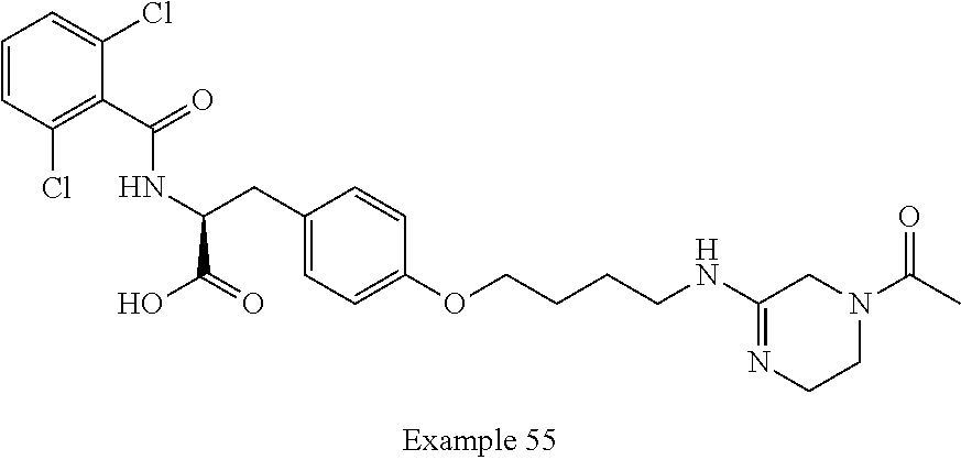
C1(CC(NC(C2=C(Cl)C=CC=C2Cl)=O)C(=O)O)=CC=C(OCCCCNC2=NCCN(C(C)=O)C2)C=C1
